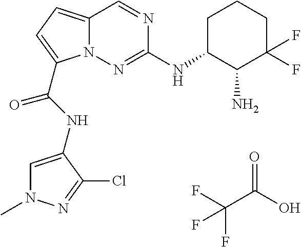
O=C(O)C(F)(F)F.C1C(NC2=NN3C(=CC=C3C(NC3=CN(C)N=C3Cl)=O)C=N2)C(N)C(F)(F)CC1
